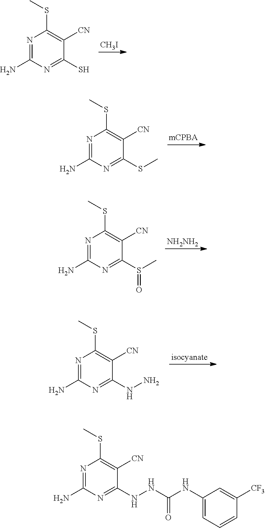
[CH3I].N1=C(N)N=C(S)C([CN])=C1SC.N1=C(N)N=C(SC)C([CN])=C1SC.[NH2NH2].N1=C(N)N=C(S(C)=O)C([CN])=C1SC.[isocyanate].N1=C(N)N=C(NN)C([CN])=C1SC.N1=C(N)N=C(NNC(NC2=CC=CC([CF3])=C2)=O)C([CN])=C1SC
